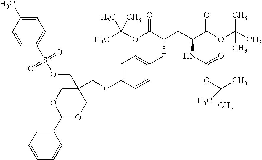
C1=C(OCC2(COS(C3=CC=C(C)C=C3)(=O)=O)COC(C3=CC=CC=C3)OC2)C=CC(CC(CC(C(OC(C)(C)C)=O)NC(OC(C)(C)C)=O)C(OC(C)(C)C)=O)=C1
